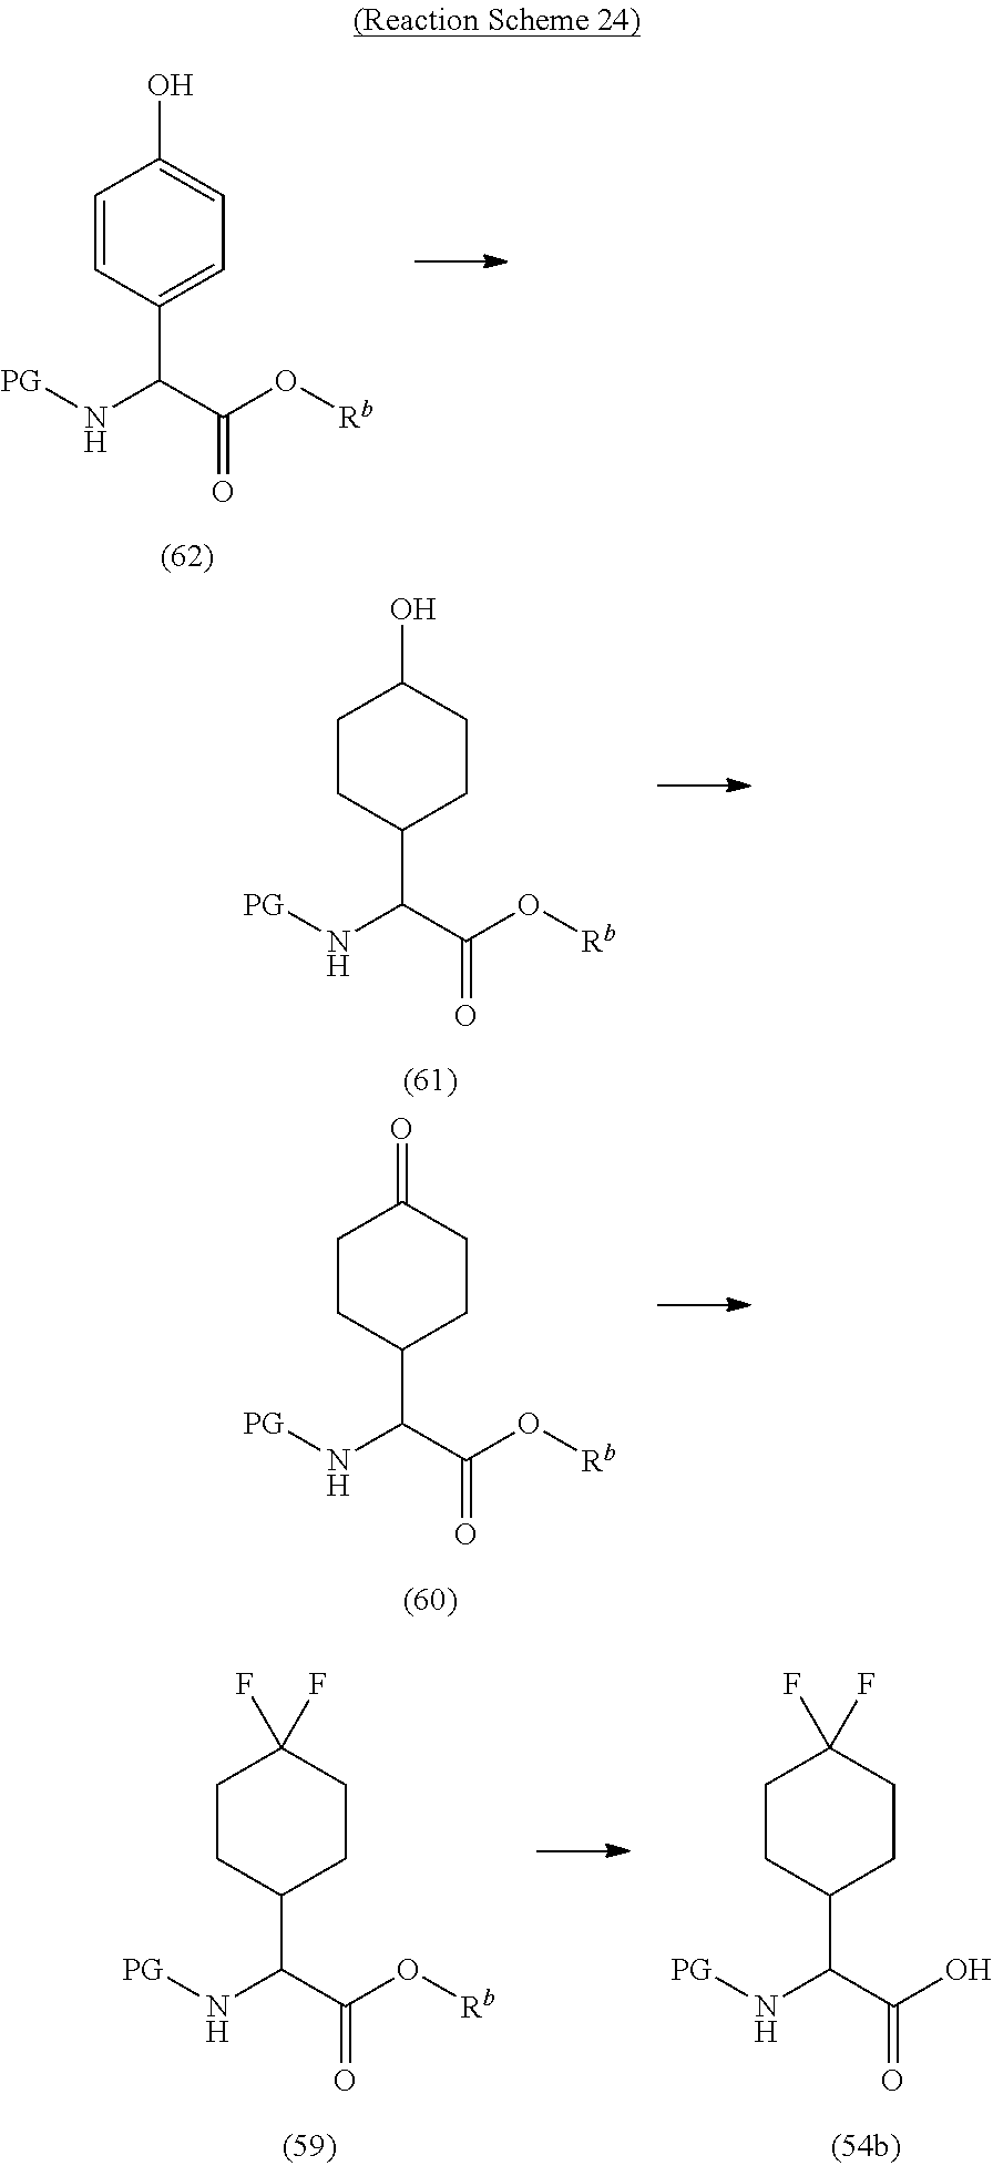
C1=CC(C(C(O[Rb])=O)N[PG])=CC=C1O.C1CC(C(C(O[Rb])=O)N[PG])CCC1O.C1CC(C(C(O[Rb])=O)N[PG])CCC1=O.C1CC(C(C(O[Rb])=O)N[PG])CCC1(F)F.C1CC(C(C(O)=O)N[PG])CCC1(F)F
